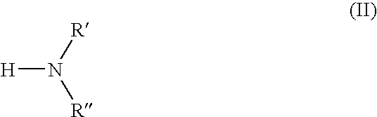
[H]N([R])[R]
